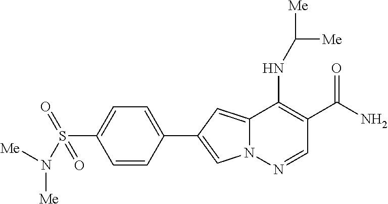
N12C(=CC(C3=CC=C(S(=O)(N([Me])[Me])=O)C=C3)=C1)C(NC([Me])[Me])=C(C(N)=O)C=N2
